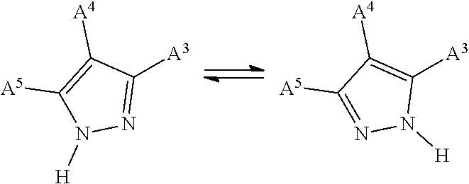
C1([A5])=C([A4])C([A3])=NN1[H].C1([A5])=NN([H])C([A3])=C1[A4]
